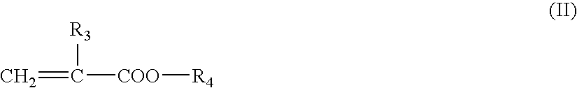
C=C([R3])[COO][R4]
